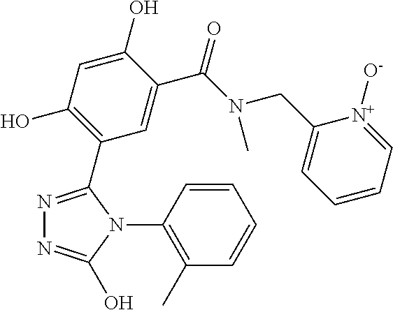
N1=C(C2=C(O)C=C(O)C(C(N(CC3=CC=CC=[N+]3[O-])C)=O)=C2)N(C2=C(C)C=CC=C2)C(O)=N1
